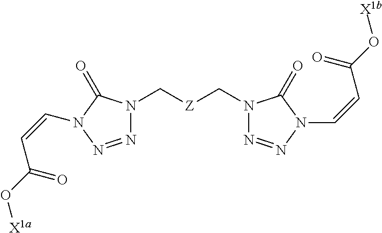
C(=CN1C(=O)N(C[Z]CN2N=NN(C=CC(=O)O[X1b])C2=O)N=N1)C(O[X1a])=O
